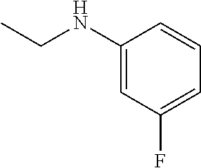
C1(NCC)=CC(F)=CC=C1
